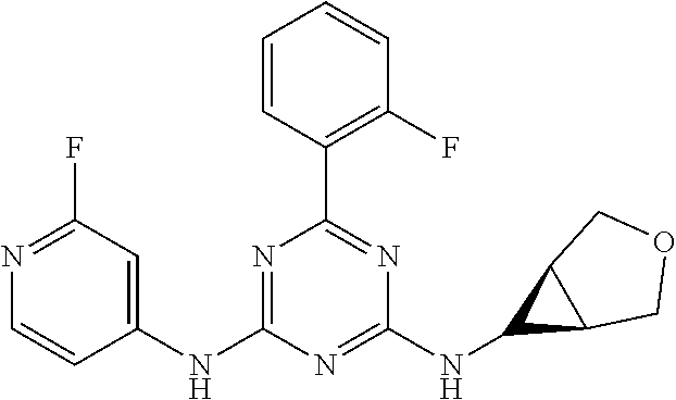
C1(NC2=NC(C3=C(F)C=CC=C3)=NC(NC3C4C3COC4)=N2)=CC(F)=NC=C1
